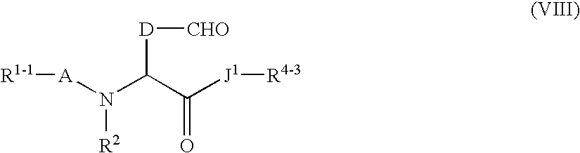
[R1-1][A]N(C(C([J1][R4-3])=O)[D][CHO])[R2]
